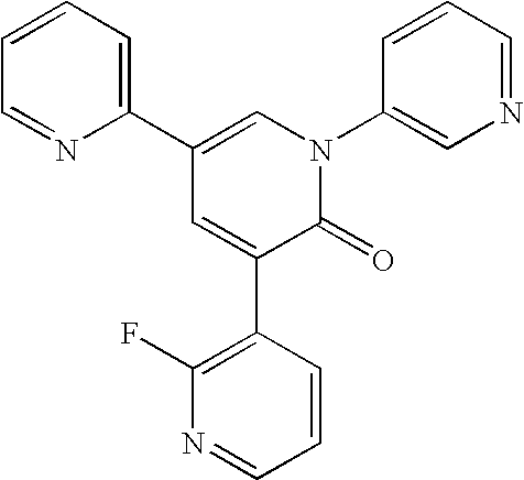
C1(C2=CC=CC=N2)=CN(C2=CN=CC=C2)C(=O)C(C2=C(F)N=CC=C2)=C1
